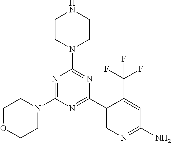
N1=C(N2CCOCC2)N=C(C2=CN=C(N)C=C2C(F)(F)F)N=C1N1CCNCC1
